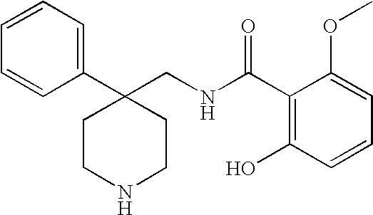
C1CC(C2=CC=CC=C2)(CNC(C2=C(O)C=CC=C2OC)=O)CCN1
